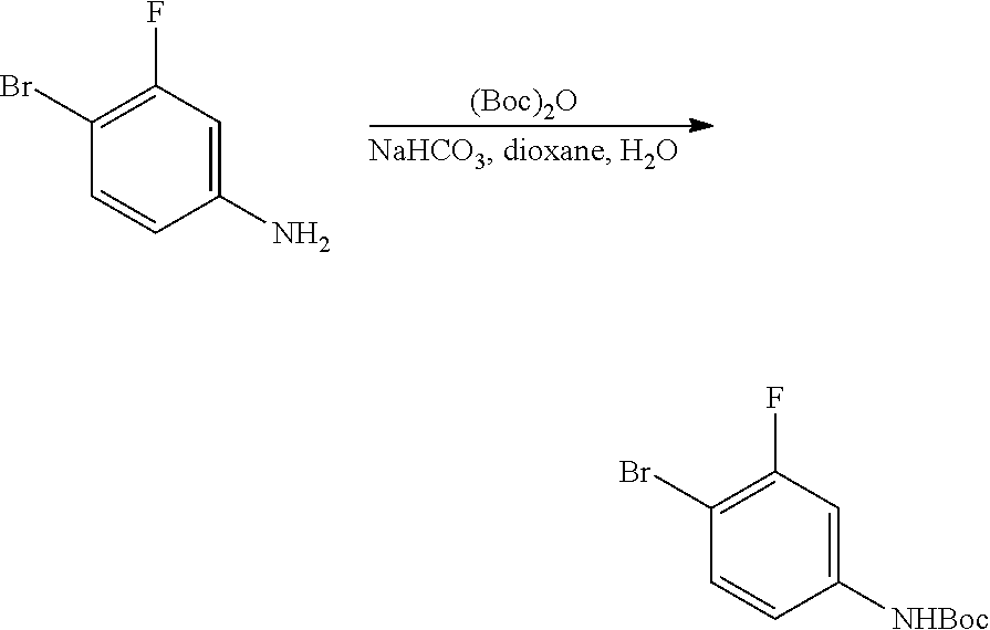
[(Boc)2O].C1(N)=CC(F)=C(Br)C=C1.C1([NHBoc])=CC(F)=C(Br)C=C1
